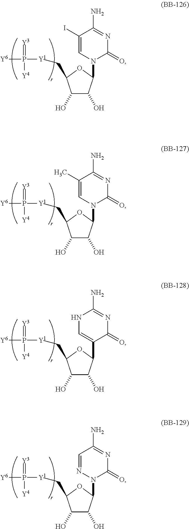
C1(O)C(O)C(N2C(=O)N=C(N)C(I)=C2)OC1C[Y1]P(=[Y3])([Y4])[Y6].C1(O)C(O)C(N2C(=O)N=C(N)C(C)=C2)OC1C[Y1]P(=[Y3])([Y4])[Y6].C1(O)C(O)C(C2=CNC(N)=NC2=O)OC1C[Y1]P(=[Y3])([Y4])[Y6].C1(O)C(O)C(N2C(=O)N=C(N)C=N2)OC1C[Y1]P(=[Y3])([Y4])[Y6]
